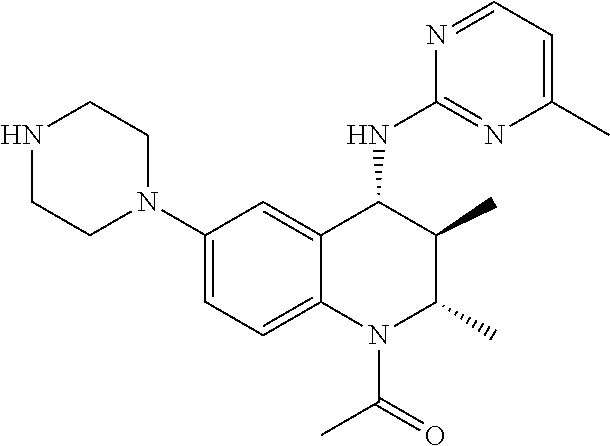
C1(N2CCNCC2)=CC=C2C(=C1)C(NC1=NC(C)=CC=N1)C(C)C(C)N2C(C)=O
